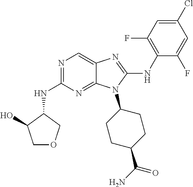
N1=C(NC2C(O)COC2)N=C2C(=C1)N=C(NC1=C(F)C=C(Cl)C=C1F)N2C1CCC(C(N)=O)CC1
